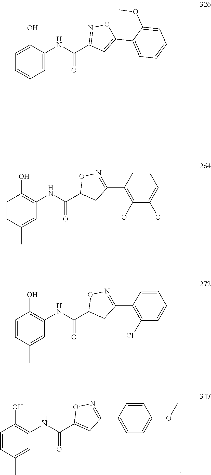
C1=C(C)C=CC(O)=C1NC(C1=CC(C2=CC=C(OC)C=C2)=NO1)=O.C1=C(NC(C2=NOC(C3=CC=CC=C3OC)=C2)=O)C(O)=CC=C1C.C1=C(C)C=CC(O)=C1NC(C1CC(C2=C(OC)C(OC)=CC=C2)=NO1)=O.C1=C(C)C=CC(O)=C1NC(C1CC(C2=C(Cl)C=CC=C2)=NO1)=O
